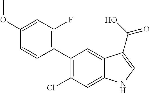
C1(C2=C(Cl)C=C3C(=C2)C(C(O)=O)=CN3)=C(F)C=C(OC)C=C1
